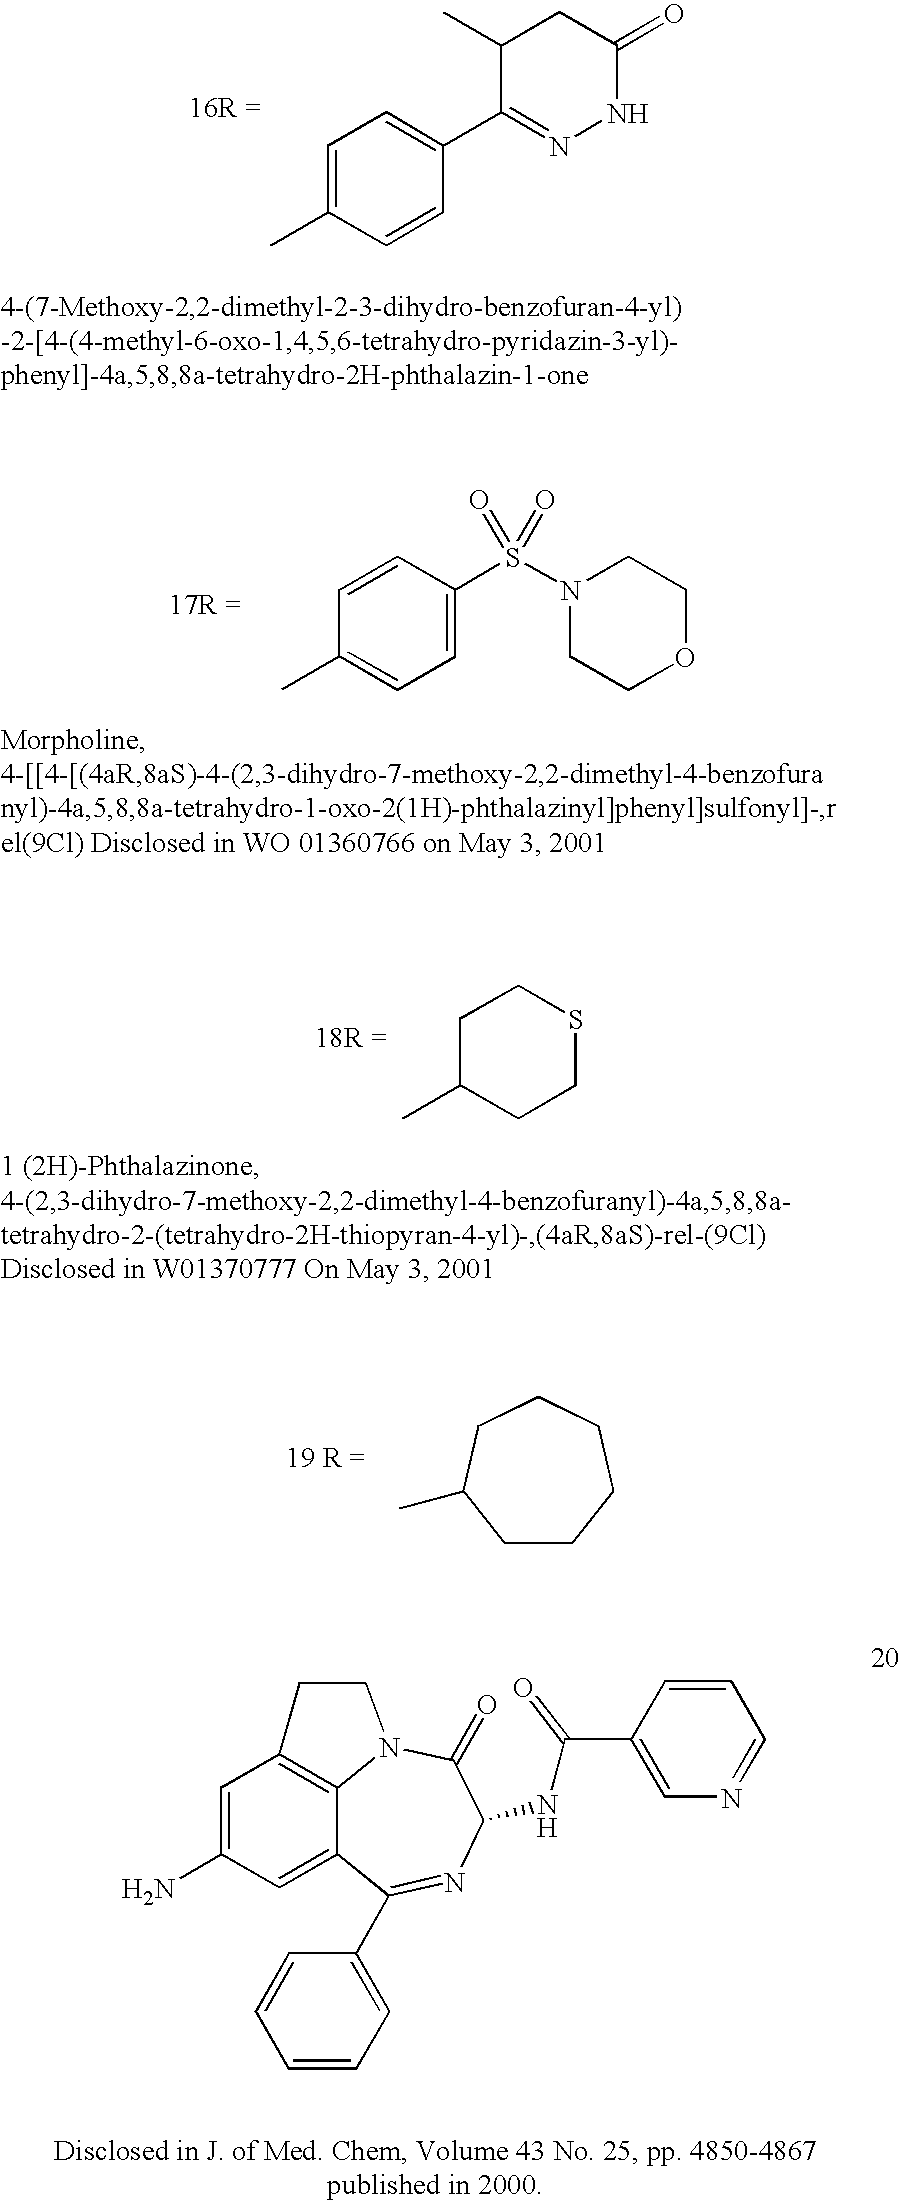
C1=C(C)C=CC(C2=NNC(=O)CC2C)=C1.C1=CC(C)=CC=C1S(N1CCOCC1)(=O)=O.C1C(C)CCSC1.C1CCCCCC1C.C1=C(N)C=C2C3=C1CCN3C(=O)C(NC(C1=CN=CC=C1)=O)N=C2C1=CC=CC=C1
